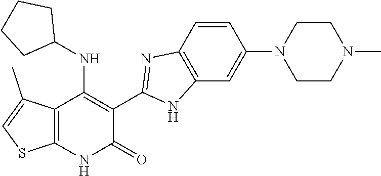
C1=CC2=C(C=C1N1CCN(C)CC1)NC(C1=C(NC3CCCC3)C3=C(NC1=O)SC=C3C)=N2
